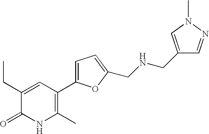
C1(CC)=CC(C2=CC=C(CNCC3=CN(C)N=C3)O2)=C(C)NC1=O
